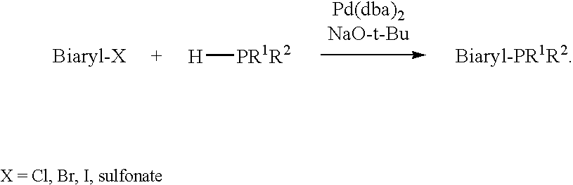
[H][PR1R2]
